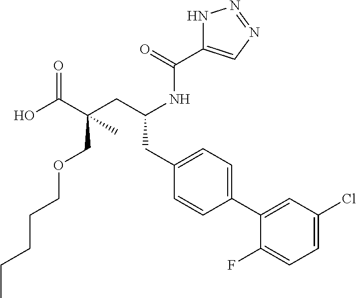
C1(F)=CC=C(Cl)C=C1C1=CC=C(CC(CC(C(O)=O)(COCCCCC)C)NC(C2=CN=NN2)=O)C=C1
